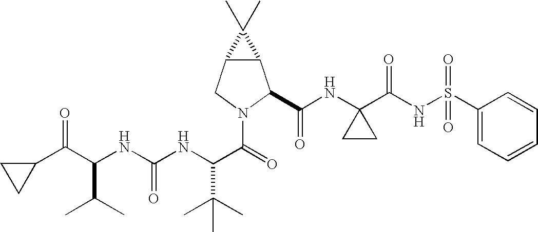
C(NC(NC(C(=O)N1C(C(NC2(C(NS(C3=CC=CC=C3)(=O)=O)=O)CC2)=O)C2C(C1)C2(C)C)C(C)(C)C)=O)(C(C1CC1)=O)C(C)C
